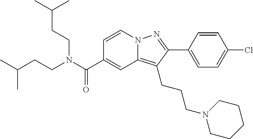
C1=CN2C(=C(CCCN3CCCCC3)C(C3=CC=C(Cl)C=C3)=N2)C=C1C(N(CCC(C)C)CCC(C)C)=O
